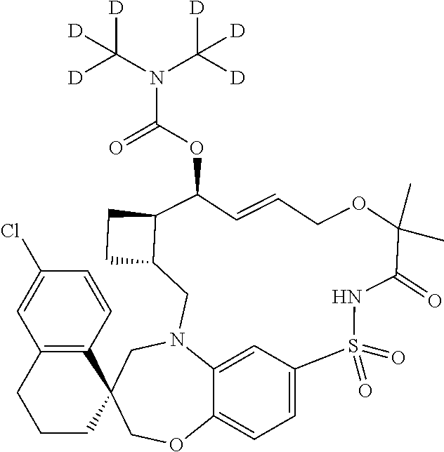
C1CC2(C3=C(C1)C=C(Cl)C=C3)COC1=CC=C3C=C1N(C2)CC1C(CC1)C(OC(N(C([D])([D])[D])C([D])([D])[D])=O)C=CCOC(C)(C)C(=O)NS3(=O)=O
